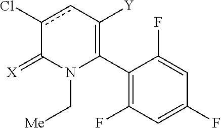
C1(C2=C([Y])cc(Cl)C(=[X])N2C[Me])=C(F)C=C(F)C=C1F
